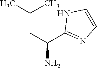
C(CC(C1=NC=CN1)N)(C)C
